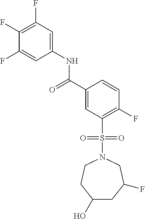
C1(F)=C(F)C=C(NC(C2=CC(S(N3CCC(O)CC(F)C3)(=O)=O)=C(F)C=C2)=O)C=C1F
